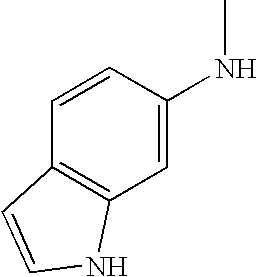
C1=C(NC)C=CC2=C1NC=C2
